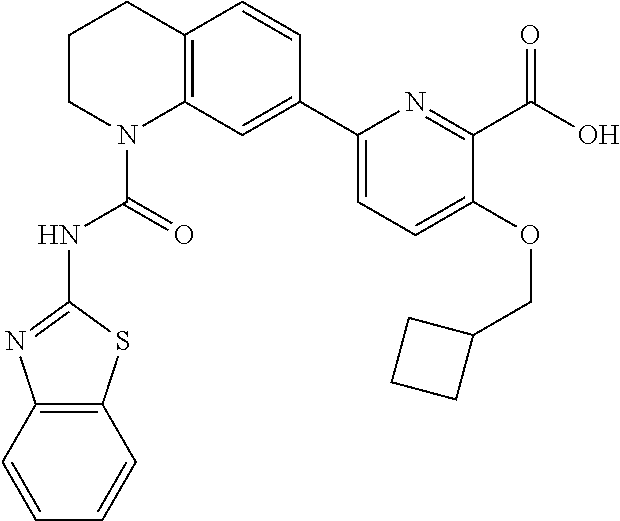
C1CN(C(=O)NC2=NC3=C(S2)C=CC=C3)C2=C(C1)C=CC(C1=CC=C(OCC3CCC3)C(C(O)=O)=N1)=C2
